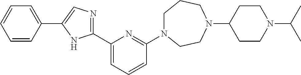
C1N(C2=NC(C3=NC=C(C4=CC=CC=C4)N3)=CC=C2)CCN(C2CCN(C(C)C)CC2)CC1
